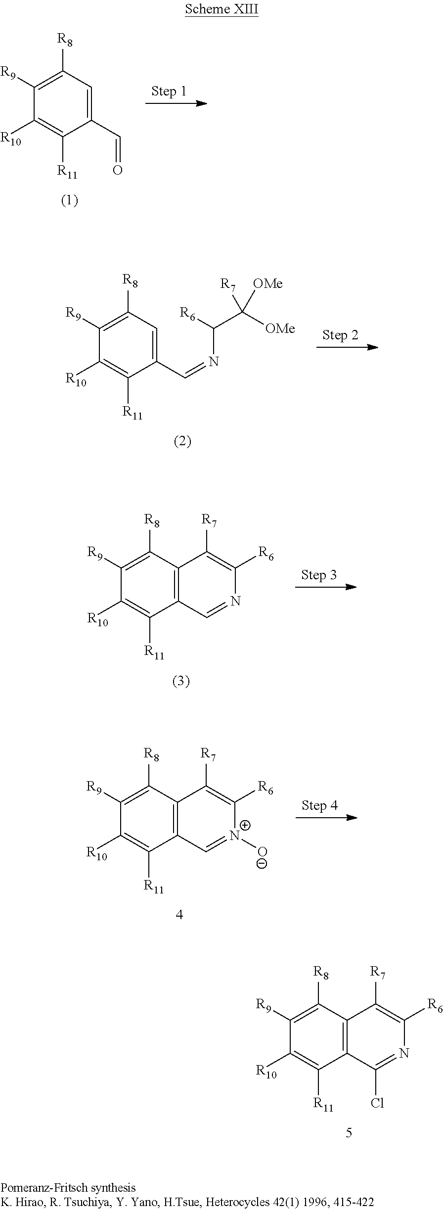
C1([R9])=C([R8])C2=C(C([R11])=C1[R10])C(Cl)=NC([R6])=C2[R7].C1([R9])=C([R8])C=C(C=O)C([R11])=C1[R10].C1([R9])=C([R8])C=C(C=NC(C([OMe])([R7])[OMe])[R6])C([R11])=C1[R10].C1([R9])=C([R8])C2=C(C([R11])=C1[R10])C=NC([R6])=C2[R7].C1([R9])=C([R8])C2=C(C([R11])=C1[R10])C=[N+]([O-])C([R6])=C2[R7]
